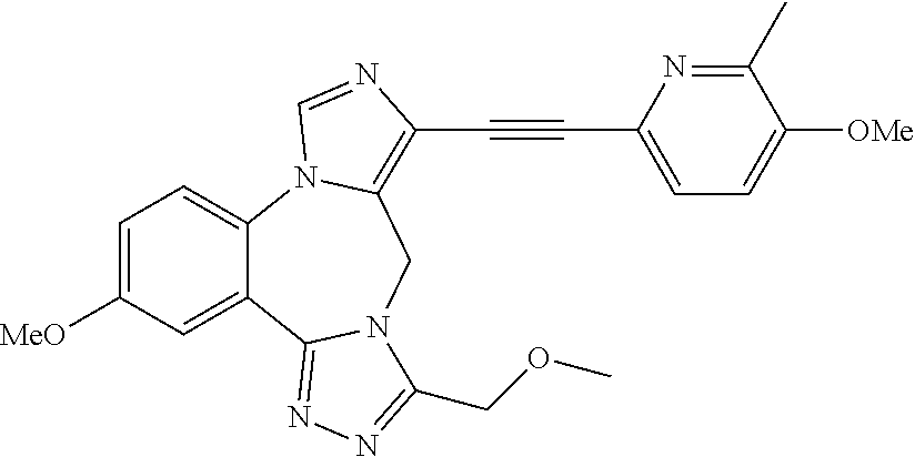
C1=C([MeO])C=C2C(=C1)N1C(=C(C#CC3=CC=C([OMe])C(C)=N3)N=C1)CN1C2=NN=C1COC
